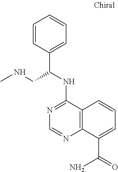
N1=C(NC(C2=CC=CC=C2)CNC)C2=C(N=C1)C(C(=O)N)=CC=C2
